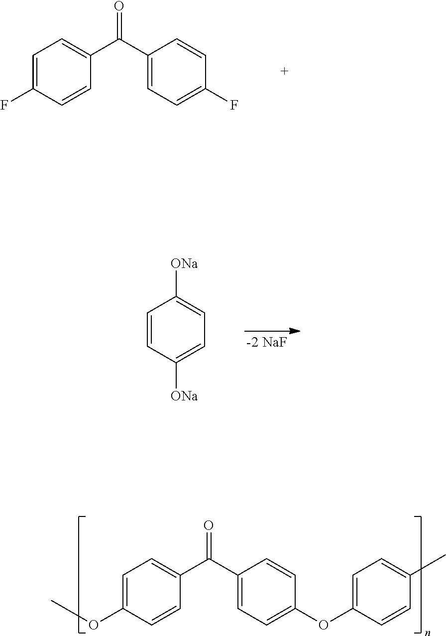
C1=C(F)C=CC(C(C2=CC=C(F)C=C2)=O)=C1.C1=CC([ONa])=CC=C1[ONa].C1=C(OC)C=CC(C(=O)C2=CC=C(OC3=CC=C(C)C=C3)C=C2)=C1
